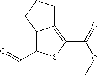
C12=C(C(=O)C)SC(C(=O)OC)=C1CCC2
